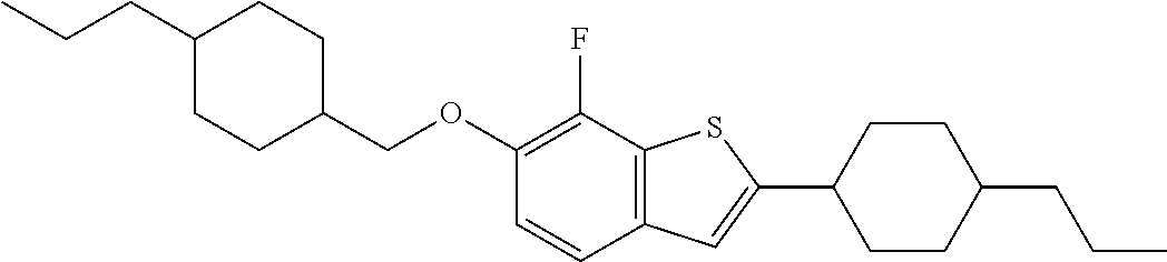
CCCC1CCC(COC2=C(F)C3=C(C=C2)C=C(C2CCC(CCC)CC2)S3)CC1
